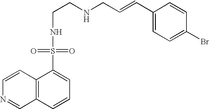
C1=CC2=C(C=N1)C=CC=C2S(=O)(=O)NCCNCC=CC1=CC=C(Br)C=C1
